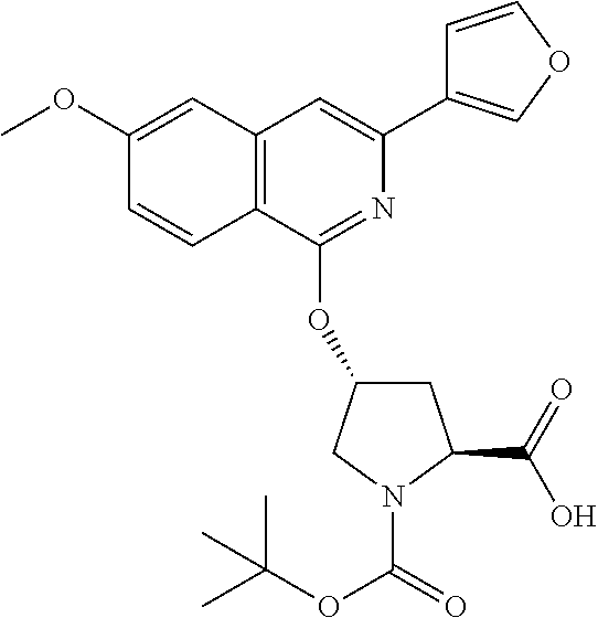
C12=C(C(OC3CC(C(=O)O)N(C(=O)OC(C)(C)C)C3)=NC(C3=COC=C3)=C1)C=CC(OC)=C2
